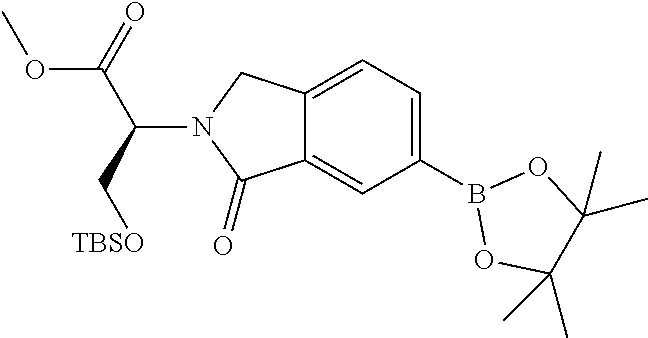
C12=CC(B3OC(C)(C)C(C)(C)O3)=CC=C1CN(C(C(OC)=O)C[TBSO])C2=O
